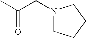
N1(CC(C)=O)CCCC1
